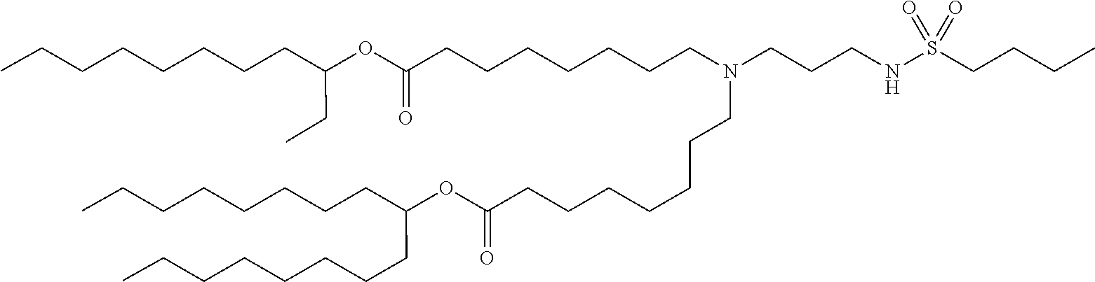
O(C(=O)CCCCCCCN(CCCCCCCC(OC(CCCCCCCC)CCCCCCCC)=O)CCCNS(CCCC)(=O)=O)C(CC)CCCCCCCC
